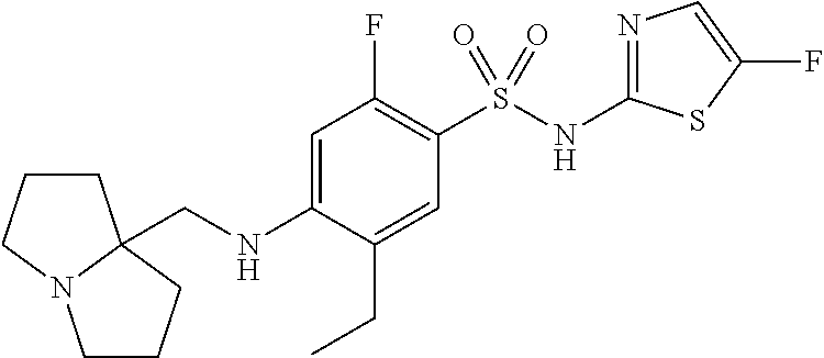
C(NC1=CC(F)=C(S(NC2=NC=C(F)S2)(=O)=O)C=C1CC)C12CCCN1CCC2
